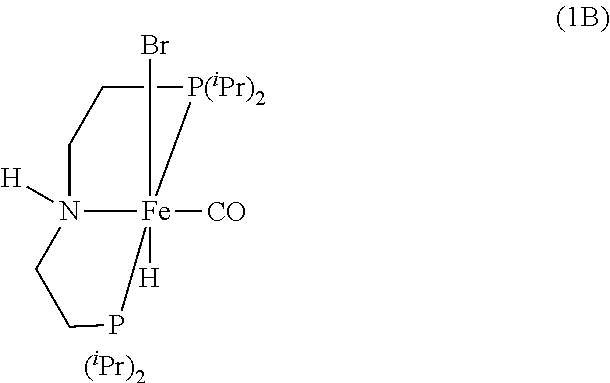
C1[P(iPr)2][Fe]2([CO])([H])(Br)N([H])(C1)CCP2.[(iPr)2]
